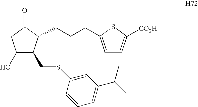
C1(CCCC2=CC=C([CO2H])S2)C(=O)CC(O)C1CSC1=CC(C(C)C)=CC=C1
